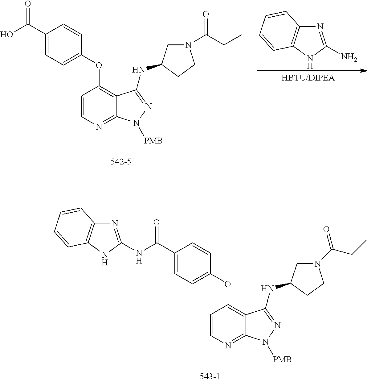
N(C(C1=CC=C(OC2=C3C(=NC=C2)N([PMB])N=C3NC2CN(C(CC)=O)CC2)C=C1)=O)C1=NC2=C(N1)C=CC=C2.OC(C1=CC=C(OC2=C3C(=NC=C2)N([PMB])N=C3NC2CN(C(CC)=O)CC2)C=C1)=O.NC1=NC2=C(N1)C=CC=C2
